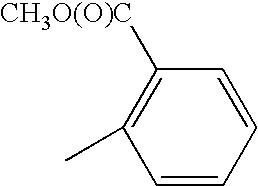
CC1=C([CH3O(O)C])C=CC=C1
